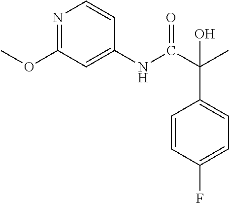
N1=C(OC)C=C(NC(C(C)(C2=CC=C(F)C=C2)O)=O)C=C1
